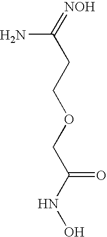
NC(=[NOH])CCOCC(NO)=O
